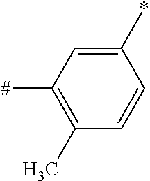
C1(*)=CC([#])=C(C)C=C1
